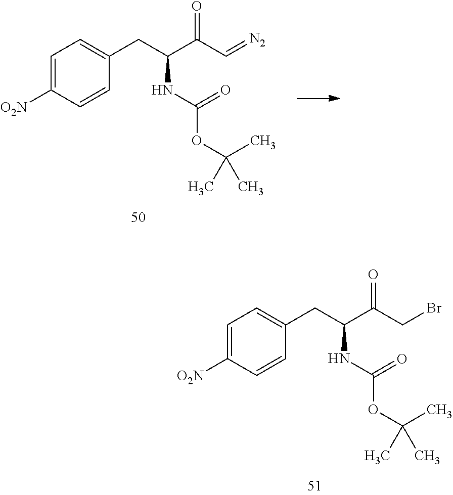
C1=C([O2N])C=CC(CC(C(=O)C=[N2])NC(OC(C)(C)C)=O)=C1.C1=C([O2N])C=CC(CC(C(=O)CBr)NC(OC(C)(C)C)=O)=C1
